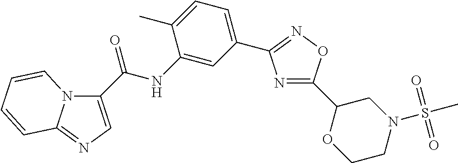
N1=C(C2OCCN(S(C)(=O)=O)C2)ON=C1C1=CC=C(C)C(NC(=O)C2=CN=C3N2C=CC=C3)=C1
